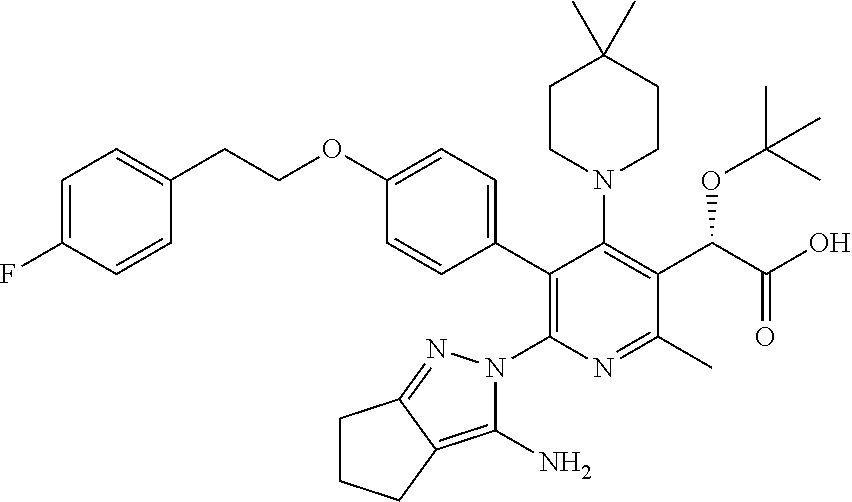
C1CN(C2=C(C(C(O)=O)OC(C)(C)C)C(C)=NC(N3C(N)=C4C(=N3)CCC4)=C2C2=CC=C(OCCC3=CC=C(F)C=C3)C=C2)CCC1(C)C
